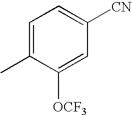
C1=C(C)C([OCF3])=CC([CN])=C1
